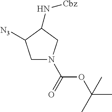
N(C1CN(C(OC(C)(C)C)=O)CC1[N3])[Cbz]
